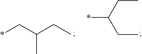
C(C)(C*)CC.*C(CC)CC
